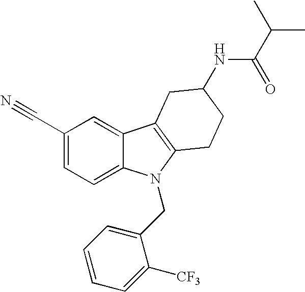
C1(C#N)=CC=C2C(=C1)C1=C(N2CC2=CC=CC=C2[CF3])CCC(NC(=O)C(C)C)C1
